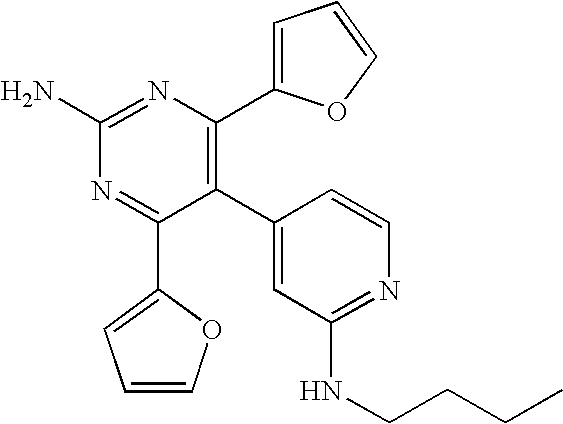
C1(C2=CC(NCCCC)=NC=C2)=C(C2=CC=CO2)N=C(N)N=C1C1=CC=CO1
